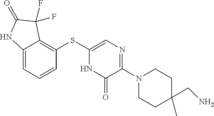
C1C(C)(CN)CCN(C2=NC=C(SC3=C4C(=CC=C3)NC(=O)C4(F)F)NC2=O)C1
